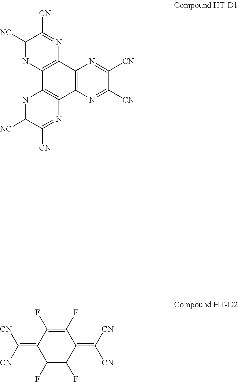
C1(F)=C(F)C(=C([CN])[CN])C(F)=C(F)C1=C([CN])[CN].C12=C(N=C([CN])C([CN])=N1)C1=C(C3=C2N=C([CN])C([NC])=N3)N=C([NC])C([CN])=N1
